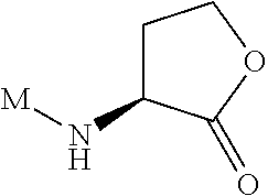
C1C(N[M])C(=O)OC1
